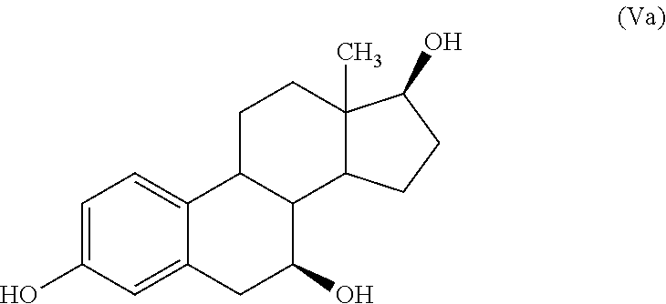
C1=C(O)C=C2C(=C1)C1C(C(O)C2)C2C(C)(CC1)C(O)CC2
